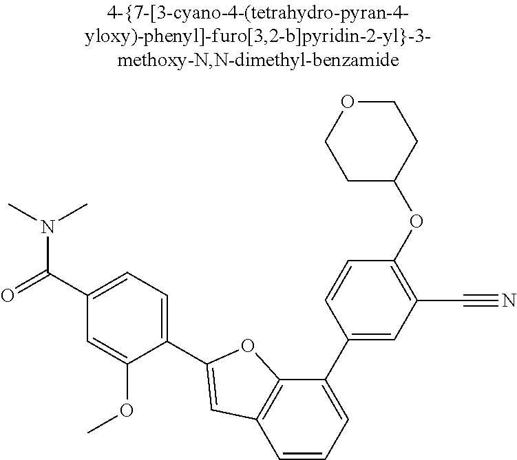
C1OCCC(OC2=C(C#N)C=C(C3=CC=CC4=C3OC(C3=CC=C(C(=O)N(C)C)C=C3OC)=C4)C=C2)C1
